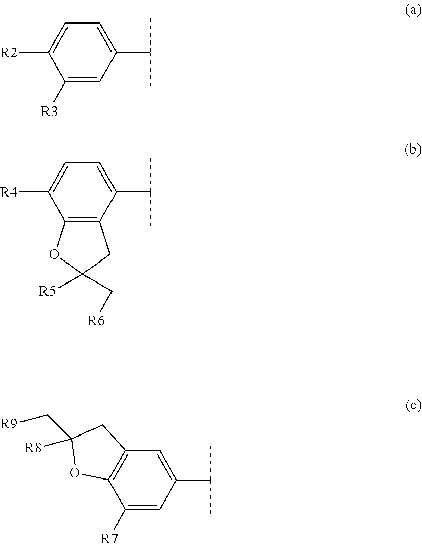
C12=C(C(C(C)C)=CC=C1[R4])CC([R5])(C[R6])O2.C1([R3])=CC(C(C)C)=CC=C1[R2].C1([R7])=CC(C(C)C)=CC2=C1OC([R8])(C[R9])C2
